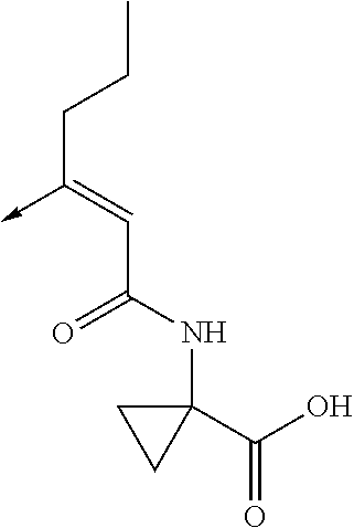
C(C(NC1(C(=O)O)CC1)=O)=C(CCC)->C
